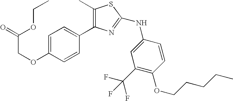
C1=C(OCC(OCC)=O)C=CC(C2=C(C)SC(NC3=CC(C(F)(F)F)=C(OCCCCC)C=C3)=N2)=C1
